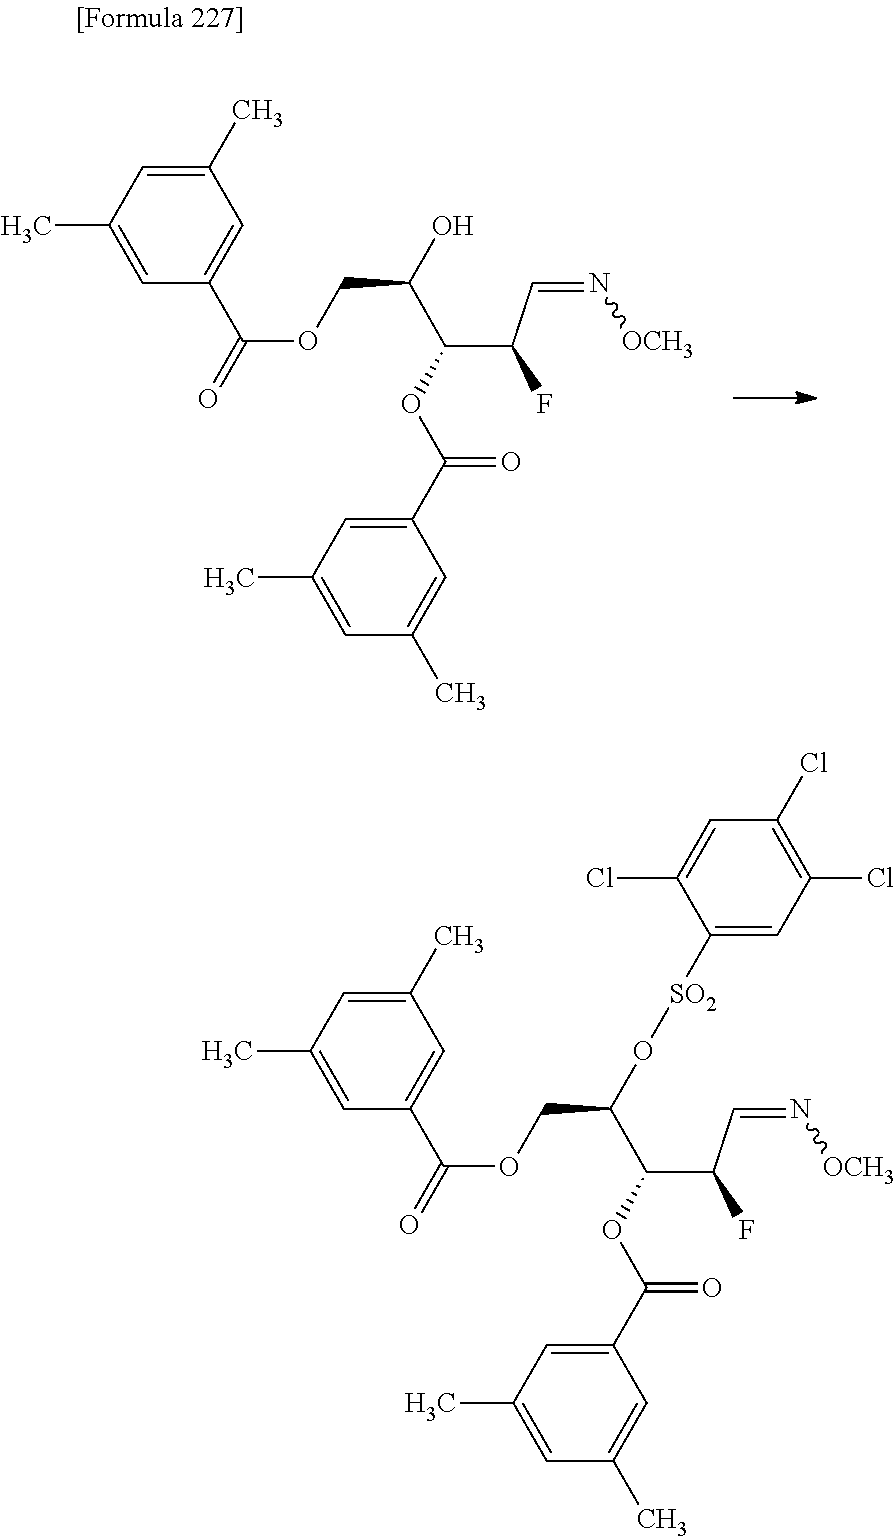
C(OC(=O)C1=CC(C)=CC(C)=C1)C(C(OC(C1=CC(C)=CC(C)=C1)=O)C(C=N[OCH3])F)O.C(OC(=O)C1=CC(C)=CC(C)=C1)C(C(OC(C1=CC(C)=CC(C)=C1)=O)C(C=N[OCH3])F)O[SO2]C1=CC(Cl)=C(Cl)C=C1Cl
